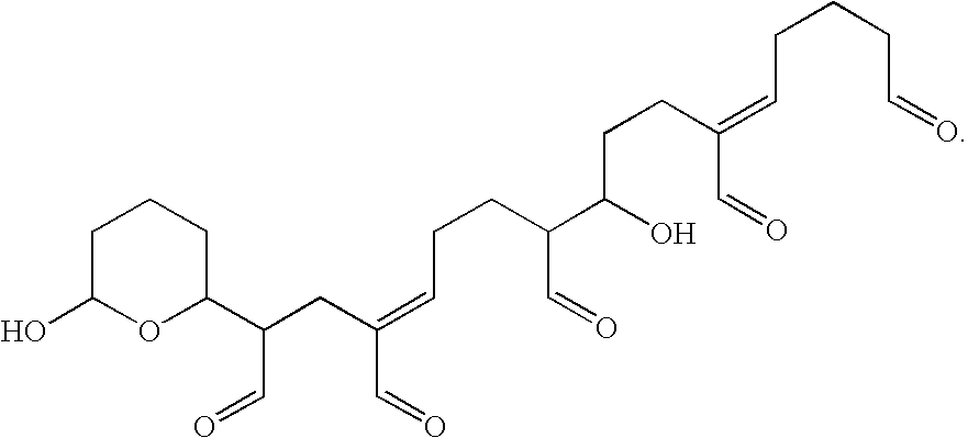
C(C1CCCC(O)O1)(CC(=CCCC(C(O)CCC(C=O)=CCCCC=O)C=O)C=O)C=O
